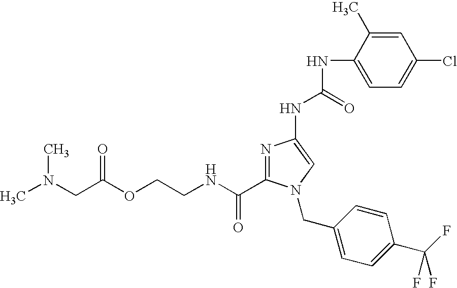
N1=C(C(NCCOC(CN(C)C)=O)=O)N(CC2=CC=C(C(F)(F)F)C=C2)C=C1NC(NC1=CC=C(Cl)C=C1C)=O
